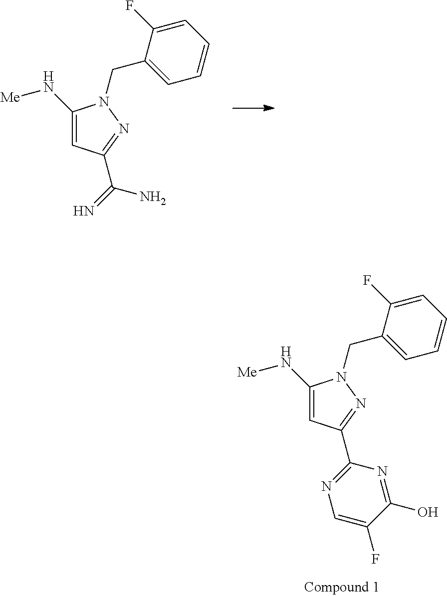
N(C1=CC(C2=NC=C(F)C(O)=N2)=NN1CC1=CC=CC=C1F)[Me].N(C1=CC(C(=N)N)=NN1CC1=CC=CC=C1F)[Me]
